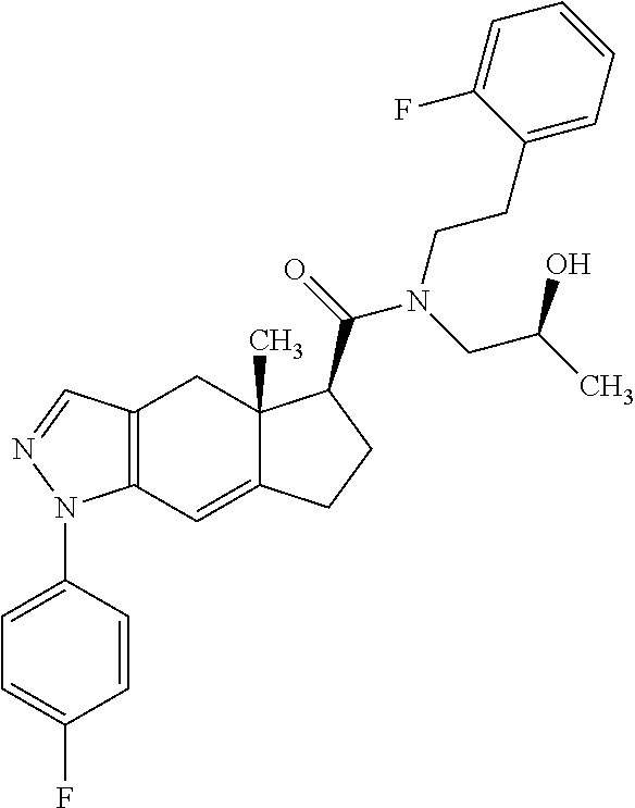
C12=C(C=C3C(C)(C1)C(C(=O)N(CC(C)O)CCC1=CC=CC=C1F)CC3)N(C1=CC=C(F)C=C1)N=C2
